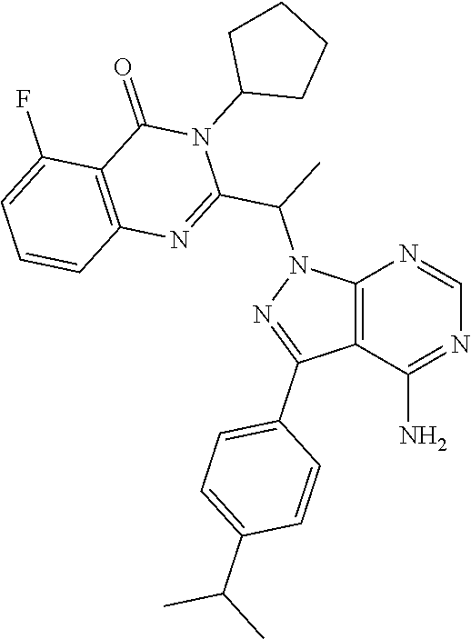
C12=C(C(N)=NC=N1)C(C1=CC=C(C(C)C)C=C1)=NN2C(C1=NC2=C(C(=O)N1C1CCCC1)C(F)=CC=C2)C
